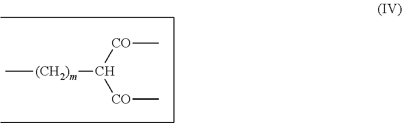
C[(CH2)m]C([CO]C)[CO]C
